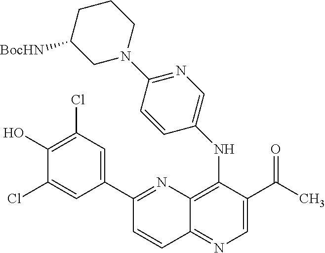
C1(C2=CC(Cl)=C(O)C(Cl)=C2)=NC2=C(NC3=CN=C(N4CCCC([BocHN])C4)C=C3)C(C(=O)C)=CN=C2C=C1
